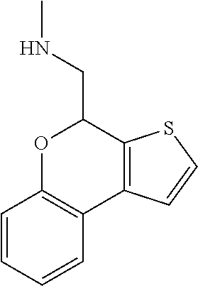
C12=C(SC=C1)C(CNC)OC1=C2C=CC=C1
